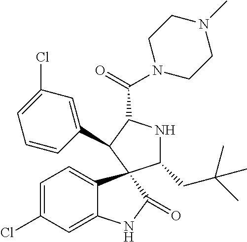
C1=C(Cl)C=C2C(=C1)C1(C(=O)N2)C(CC(C)(C)C)NC(C(=O)N2CCN(C)CC2)C1C1=CC(Cl)=CC=C1
